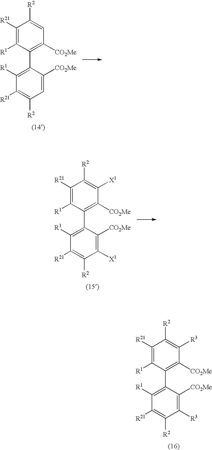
C1([R21])=C([R1])C(C2=C([R1])C([R21])=C([R2])C([R3])=C2[CO2Me])=C([CO2Me])C([R3])=C1[R2].C1([R21])=C([R1])C(C2=C([R1])C([R21])=C([R2])C([X1])=C2[CO2Me])=C([CO2Me])C([X1])=C1[R2].C1(C2=C([R1])C([R21])=C([R2])C=C2[CO2Me])=C([CO2Me])C=C([R2])C([R21])=C1[R1]
